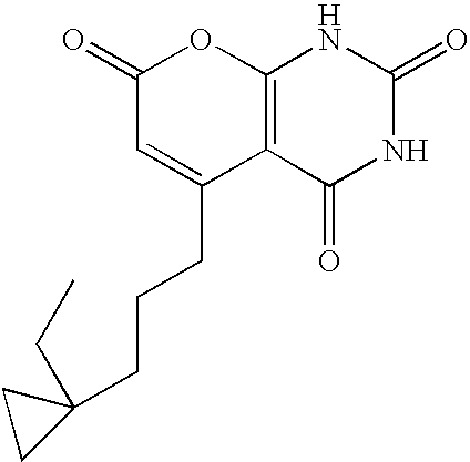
C1(=O)C=C(CCCC2(CC)CC2)C2=C(O1)NC(=O)NC2=O
